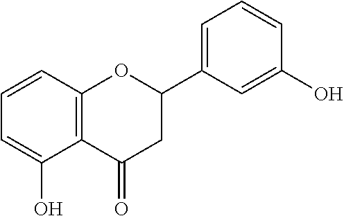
C1=C(O)C2=C(C=C1)OC(C1=CC=CC(O)=C1)CC2=O
